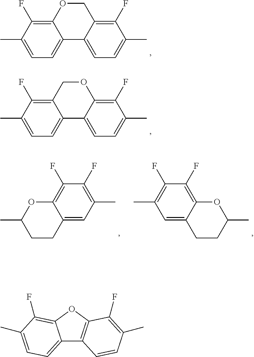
C1(F)=C2C(=CC=C1C)C1=CC=C(C)C(F)=C1OC2.C1(F)=C2C(=CC=C1C)C1=CC=C(C)C(F)=C1CO2.C1=C2C(=C(F)C(F)=C1C)OC(C)CC2.C1=C2C(=C(F)C(F)=C1C)OC(C)CC2.C12=CC=C(C)C(F)=C1OC1=C2C=CC(C)=C1F
